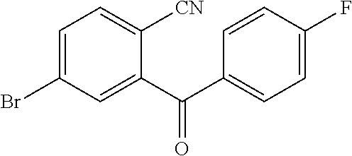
C1=C(Br)C=C(C(C2=CC=C(F)C=C2)=O)C([CN])=C1
